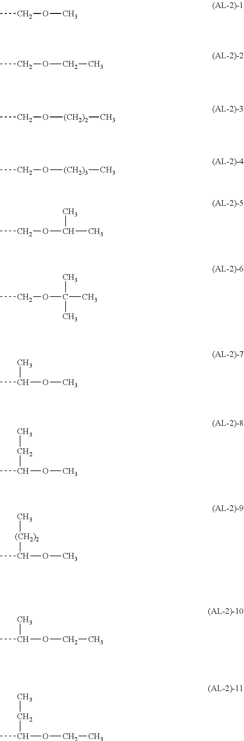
CCOC.CCOCC.CCO[(CH2)2]C.CCO[(CH2)3]C.CCOC(C)C.CCOC(C)(C)C.CC(C)OC.CC(CC)OC.CC([(CH2)2]C)OC.CC(C)OCC.CC(CC)OCC
